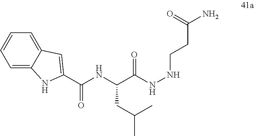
C(C(NNCCC(N)=O)=O)(NC(C1=CC2=CC=CC=C2N1)=O)CC(C)C
